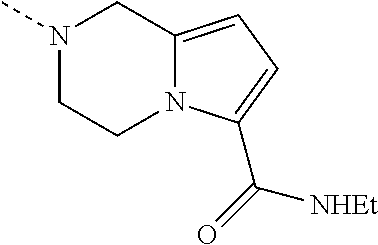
N1(C)CCN2C(=CC=C2C(=O)[NHEt])C1
